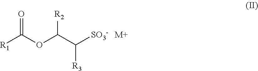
[R2]C(OC(=O)[R1])C([SO3-])[R3].[M+]
